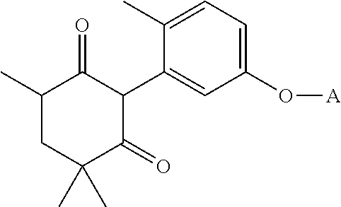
C1(C)CC(C)(C)C(=O)C(C2=CC(O[A])=CC=C2C)C1=O
